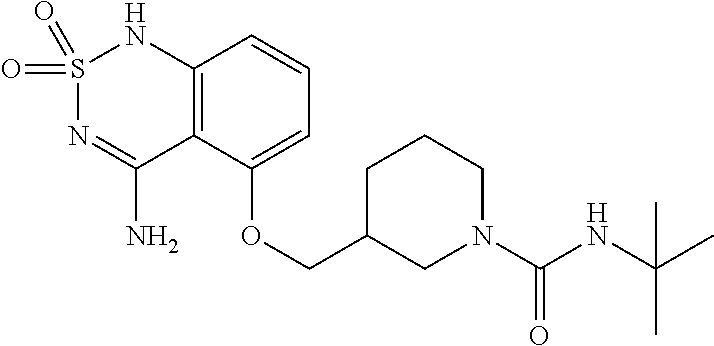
C12=C(C(OCC3CN(C(NC(C)(C)C)=O)CCC3)=CC=C1)C(N)=NS(=O)(=O)N2
